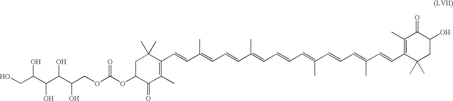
C1C(OC(OCC(C(O)C(C(CO)O)O)O)=O)C(=O)C(C)=C(C=CC(=CC=CC(=CC=CC=C(C=CC=C(C=CC2=C(C)C(=O)C(O)CC2(C)C)C)C)C)C)C1(C)C
